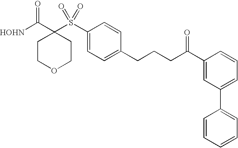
[HOHN]C(C1(S(C2=CC=C(CCCC(C3=CC(C4=CC=CC=C4)=CC=C3)=O)C=C2)(=O)=O)CCOCC1)=O
